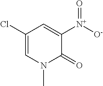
C1(Cl)=CN(C)C(=O)C([N+]([O-])=O)=C1
